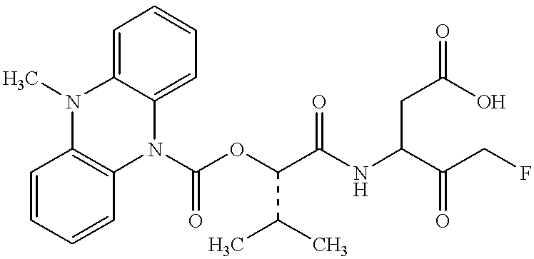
C1=CC=CC2=C1N(C)C1=CC=CC=C1N2C(OC(C(NC(C(CF)=O)CC(=O)O)=O)C(C)C)=O
